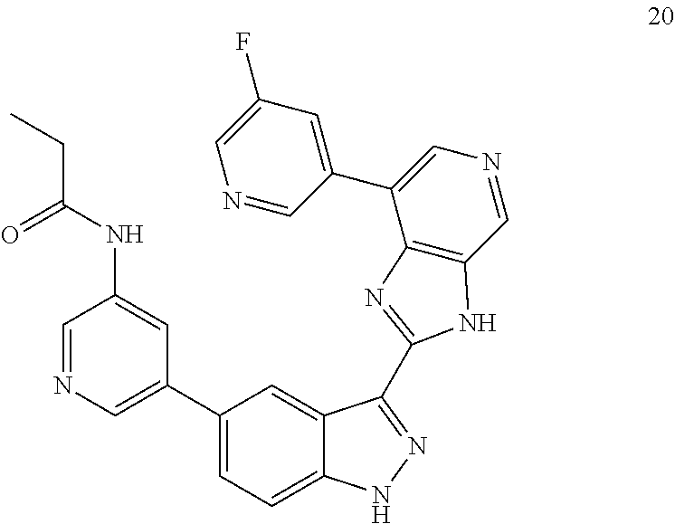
C1(C2=CN=CC(NC(CC)=O)=C2)=CC=C2C(=C1)C(C1=NC3=C(C=NC=C3C3=CC(F)=CN=C3)N1)=NN2
